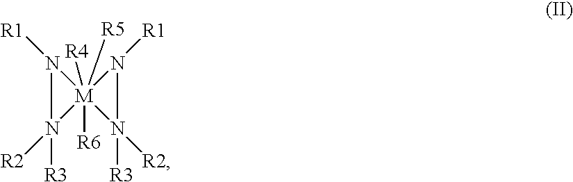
[M]12([R4])([R6])([R5])(N([R2])([R3])N1[R1])N([R2])([R3])N2[R1]
